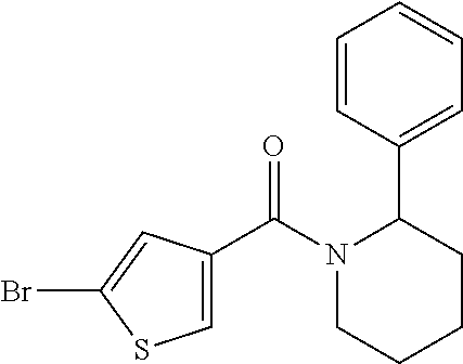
N1(C(=O)C2=CSC(Br)=C2)CCCCC1C1=CC=CC=C1
